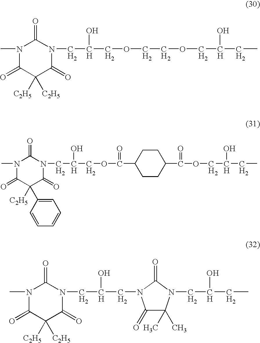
N1(C)C(=O)C([C2H5])([C2H5])C(=O)N(CC(O)COCCOCC(O)CC)C1=O.N1(C)C(=O)C(C2=CC=CC=C2)([C2H5])C(=O)N(CC(O)COC(C2CCC(C(OCC(O)CC)=O)CC2)=O)C1=O.N1(C)C(=O)C([C2H5])([C2H5])C(=O)N(CC(O)CN2C(=O)C(C)(C)N(CC(O)CC)C2=O)C1=O
